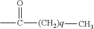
C([(CH2)q]C)(=O)C
